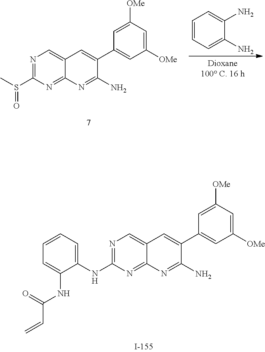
N1=C(NC2=CC=CC=C2NC(C=C)=O)N=C2C(=C1)C=C(C1=CC([OMe])=CC([OMe])=C1)C(N)=N2.C1=CC=C(N)C(N)=C1.N1=C(S(C)=O)N=C2C(=C1)C=C(C1=CC([OMe])=CC([OMe])=C1)C(N)=N2
